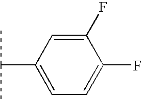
CC(C)C1=CC=C(F)C(F)=C1
